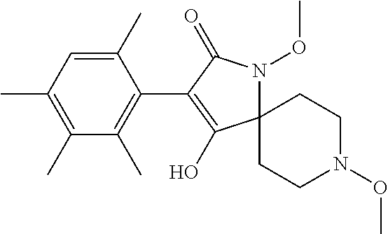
C12(N(OC)C(=O)C(C3=C(C)C(C)=C(C)C=C3C)=C1O)CCN(OC)CC2
